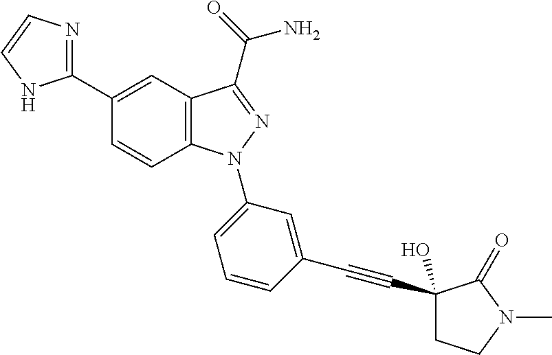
C12=C(C=C(C3=NC=CN3)C=C1)C(C(=O)N)=NN2C1=CC=CC(C#CC2(O)CCN(C)C2=O)=C1
